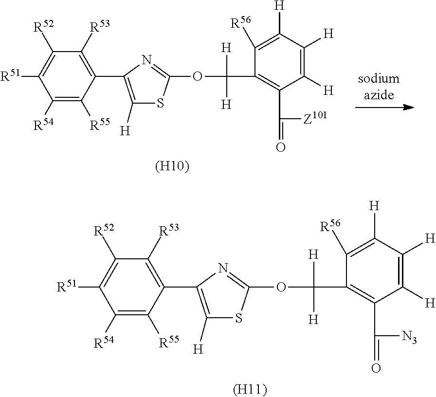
C1([R54])=C([R55])C(C2=C([H])SC(OC(C3=C(C(=O)[Z101])C([H])=C([H])C([H])=C3[R56])([H])[H])=N2)=C([R53])C([R52])=C1[R51].[(H10)].C1([R54])=C([R55])C(C2=C([H])SC(OC(C3=C(C(=O)[N3])C([H])=C([H])C([H])=C3[R56])([H])[H])=N2)=C([R53])C([R52])=C1[R51].[(H11)]
